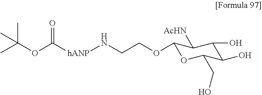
CC(OC([hANP]NCCOC1OC(CO)C(O)C(O)C1[AcHN])=O)(C)C
